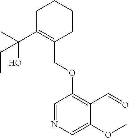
C1C(C(C)(O)CC)=C(COC2=C(C=O)C(OC)=CN=C2)CCC1
